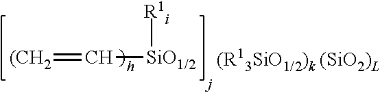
[(CH2]=C[SiO1/2][R1i]
